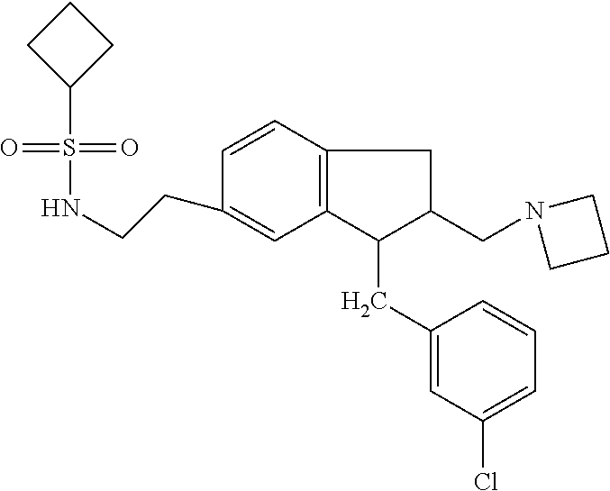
S(=O)(=O)(C1CCC1)NCCC1=CC2=C(C=C1)CC(CN1CCC1)C2CC1=CC(Cl)=CC=C1
